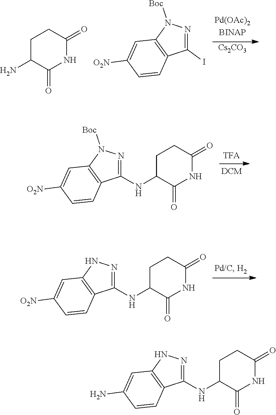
[Cs2CO3].C1C(N)C(=O)NC(=O)C1.C1(I)=NN([Boc])C2=C1C=CC([O2N])=C2.C1(NC2C(=O)NC(=O)CC2)=NN([Boc])C2=C1C=CC([O2N])=C2.C1(NC2C(=O)NC(=O)CC2)=NNC2=C1C=CC([O2N])=C2.C1(NC2C(=O)NC(=O)CC2)=NNC2=C1C=CC(N)=C2
